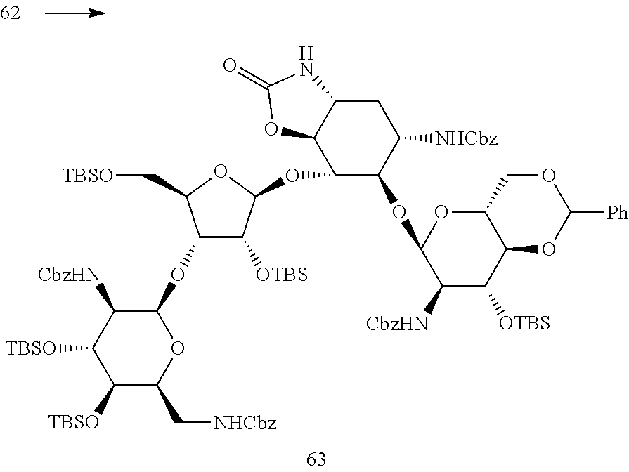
C1([TBSO])C(C[NHCbz])OC(OC2C([OTBS])C(OC3C(OC4C([CbzHN])C([OTBS])C5C(O4)COC([Ph])O5)C([NHCbz])CC4C3OC(=O)N4)OC2C[TBSO])C([CbzHN])C1[TBSO]
